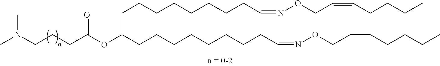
N(CCCC(OC(CCCCCCCCC=NOCC=CCCCC)CCCCCCCCC=NOCC=CCCCC)=O)(C)C
